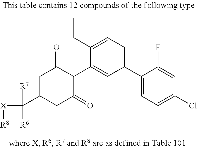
[R8]1[R6]C([R7])(C2CC(=O)C(C3=CC(C4=CC=C(Cl)C=C4F)=CC=C3CC)C(=O)C2)[X]1
